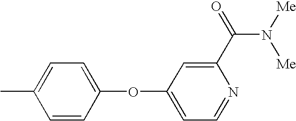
CC1=CC=C(OC2=CC=NC(C(=O)N([Me])[Me])=C2)C=C1
